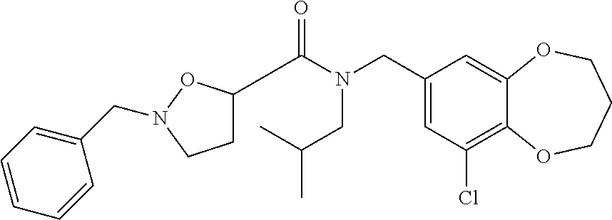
C1(CN(C(=O)C2CCN(CC3=CC=CC=C3)O2)CC(C)C)=CC(Cl)=C2C(=C1)OCCCO2
